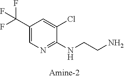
C1(C(F)(F)F)=CN=C(NCCN)C(Cl)=C1
